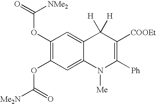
C1(OC(=O)[NMe2])=C(OC([Me2N])=O)C=C2C(=C1)C([H])([H])C([COOEt])=C([Ph])N2[Me]
